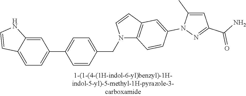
C1(C2=CC=C(CN3C4=C(C=C3)C=C(N3C(C)=CC(C(N)=O)=N3)C=C4)C=C2)=CC=C2C(=C1)NC=C2
